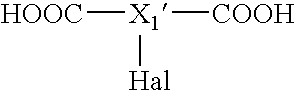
[HOOC][X1]([COOH])[Hal]
